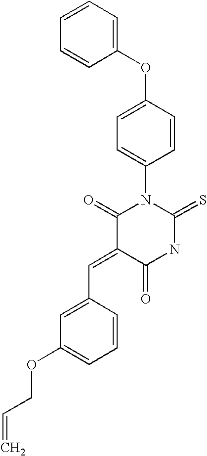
C1=CC=CC(OC2=CC=C(N3C(=O)C(=CC4=CC(OCC=C)=CC=C4)C(=O)NC3=S)C=C2)=C1
